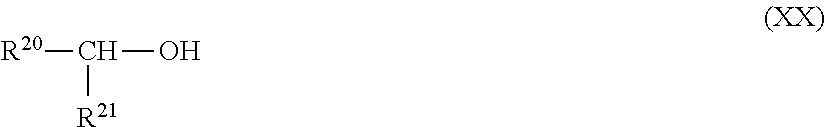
[R20]C(O)[R21]
